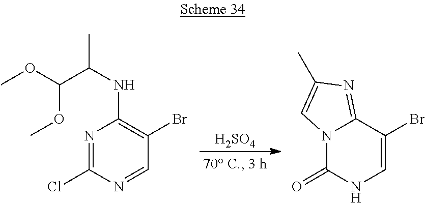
N1=C(Cl)N=CC(Br)=C1NC(C)C(OC)OC.N12C(=O)NC=C(Br)C1=NC(C)=C2.[H2SO4]
